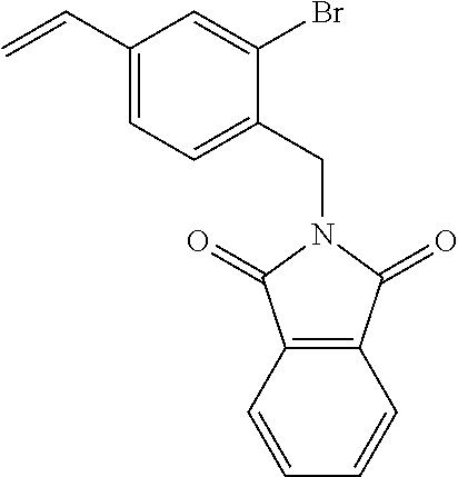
C12=C(C(=O)N(CC3=CC=C(C=C)C=C3Br)C1=O)C=CC=C2
